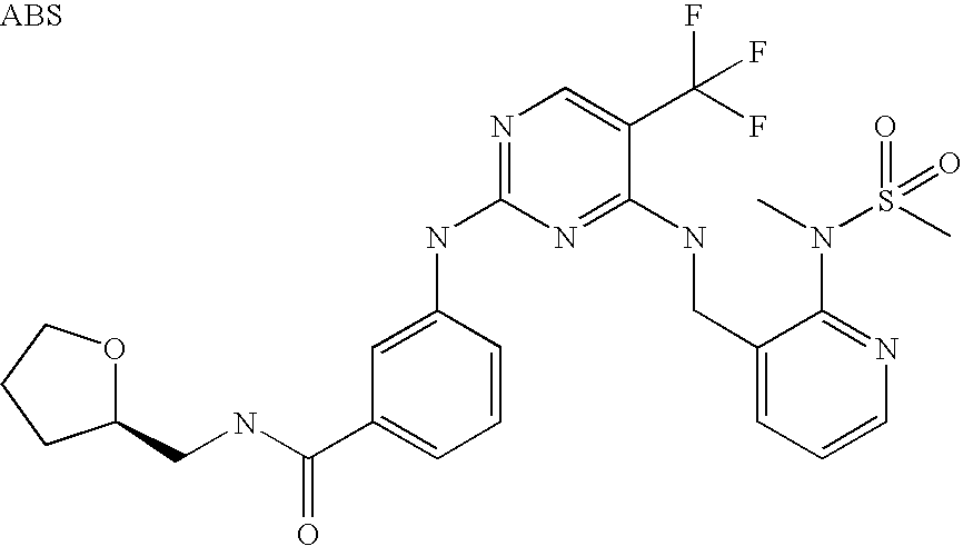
C1(CNC2=NC(NC3=CC(C(NCC4OCCC4)=O)=CC=C3)=NC=C2C(F)(F)F)=CC=CN=C1N(C)S(C)(=O)=O
